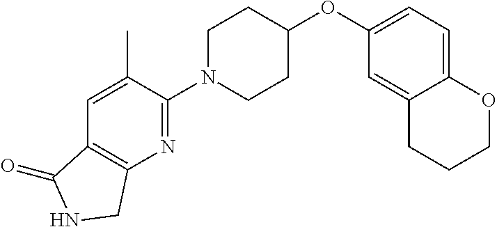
C1(N2CCC(OC3=CC=C4C(=C3)CCCO4)CC2)=NC2=C(C=C1C)C(=O)NC2
